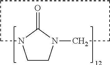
C1CN2C(=O)N1CCCCC2
